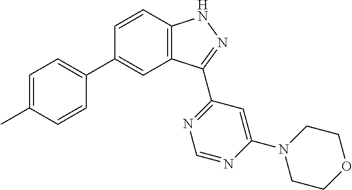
C1=CC2=C(C=C1C1=CC=C(C)C=C1)C(C1=NC=NC(N3CCOCC3)=C1)=NN2
